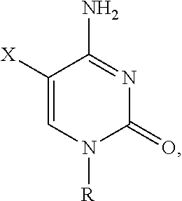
C1([X])=CN([R])C(=O)N=C1N
